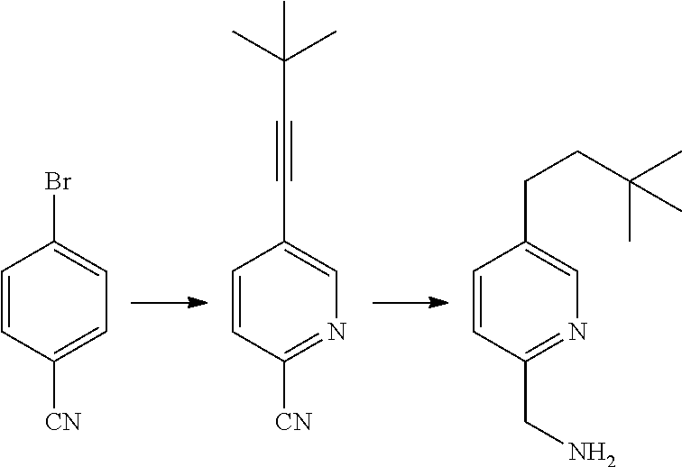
C1=CC([CN])=CC=C1Br.C1=CC([CN])=NC=C1C#CC(C)(C)C.C1=CC(CN)=NC=C1CCC(C)(C)C
